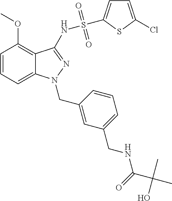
C1=CC=C2C(=C1OC)C(NS(=O)(=O)C1=CC=C(Cl)S1)=NN2CC1=CC(CNC(=O)C(C)(O)C)=CC=C1
